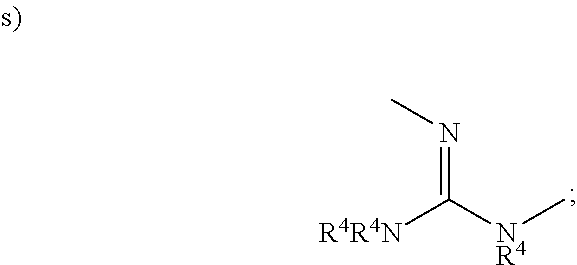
CN=C([R4R4N])[NR4]C
